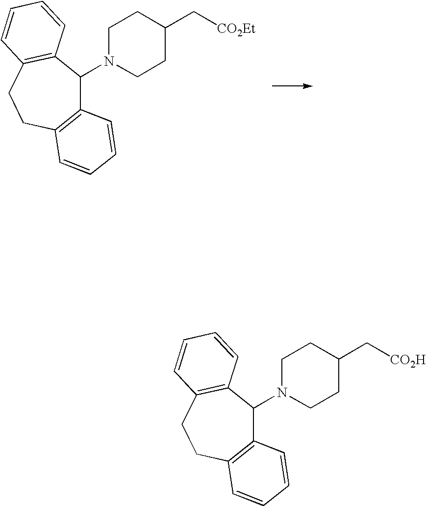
C1N(C2C3=C(CCC4=C2C=CC=C4)C=CC=C3)CCC(C[CO2Et])C1.C1N(C2C3=C(CCC4=C2C=CC=C4)C=CC=C3)CCC(C[CO2H])C1
